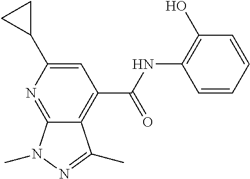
C1=C(C2CC2)N=C2C(=C1C(NC1=C(O)C=CC=C1)=O)C(C)=NN2C
